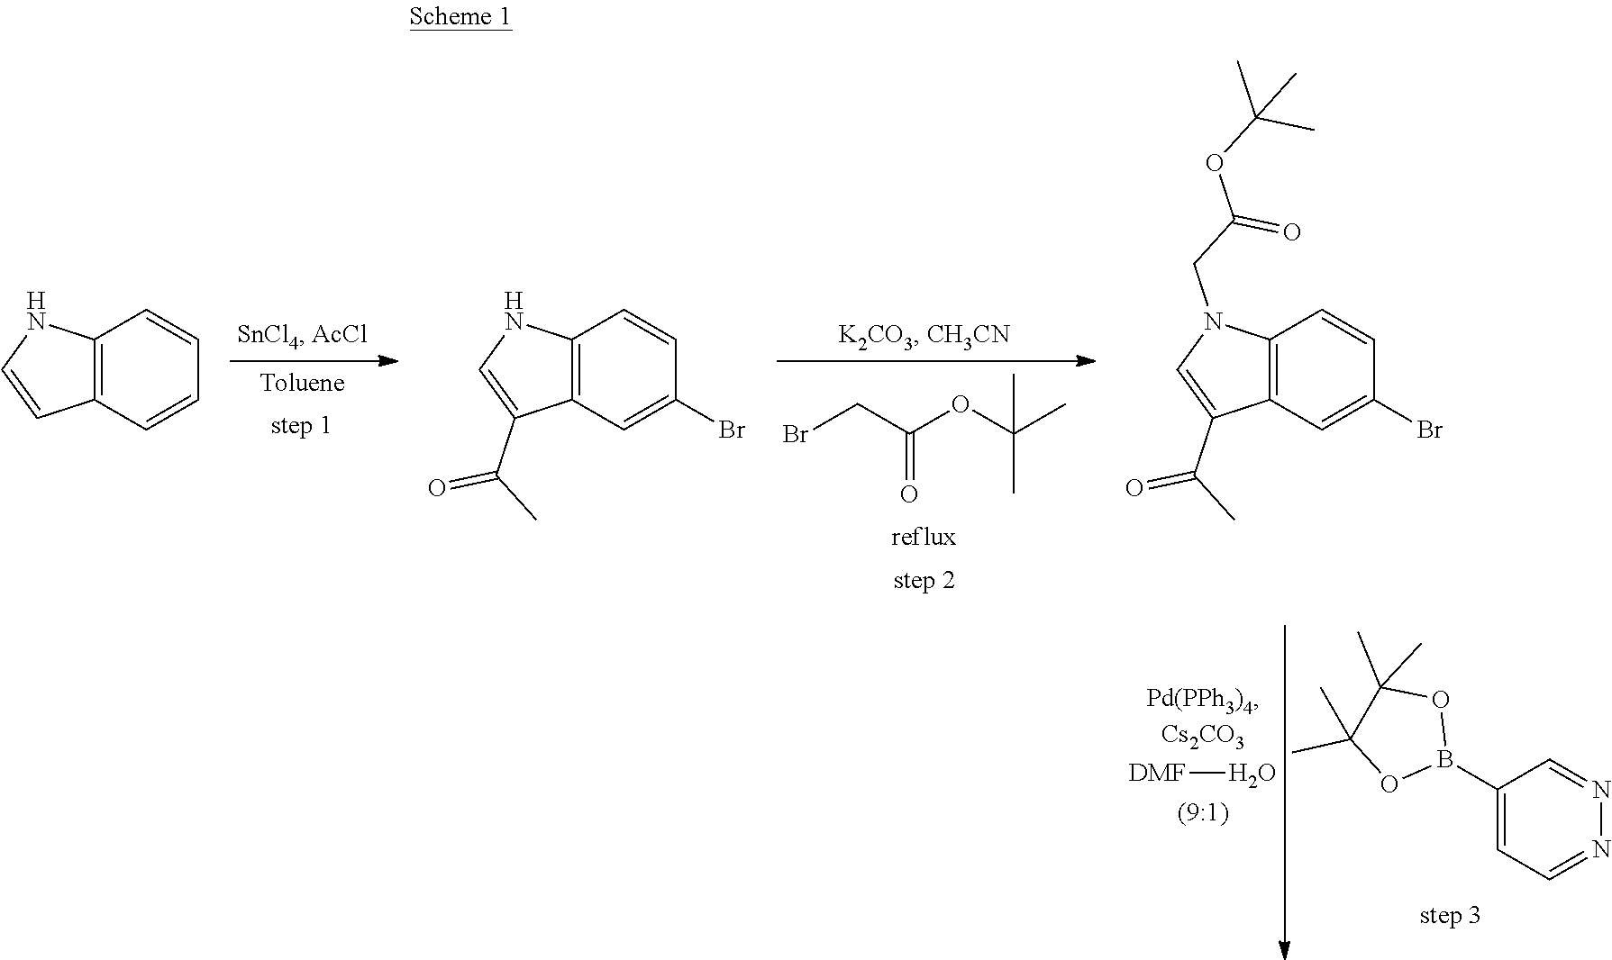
C12=C(C=CC=C1)C=CN2.C12=C(C=C(Br)C=C1)C(C(C)=O)=CN2.C12=C(C=C(Br)C=C1)C(C(C)=O)=CN2CC(OC(C)(C)C)=O.BrCC(OC(C)(C)C)=O.[DMF]O.C1(B2OC(C)(C)C(C)(C)O2)=CC=NN=C1
